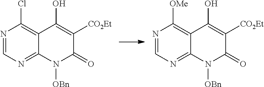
N1=CN=C2C(=C1Cl)C(O)=C([CO2Et])C(=O)N2[OBn].N1=CN=C2C(=C1[OMe])C(O)=C([CO2Et])C(=O)N2[OBn]
